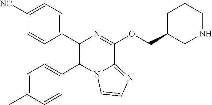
C1([NC])=CC=C(C2=C(C3=CC=C(C)C=C3)N3C(=NC=C3)C(OCC3CNCCC3)=N2)C=C1
